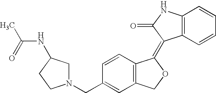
C1(CN2CC(NC(C)=O)CC2)=CC2=C(C=C1)C(=C1C3=C(NC1=O)C=CC=C3)OC2
